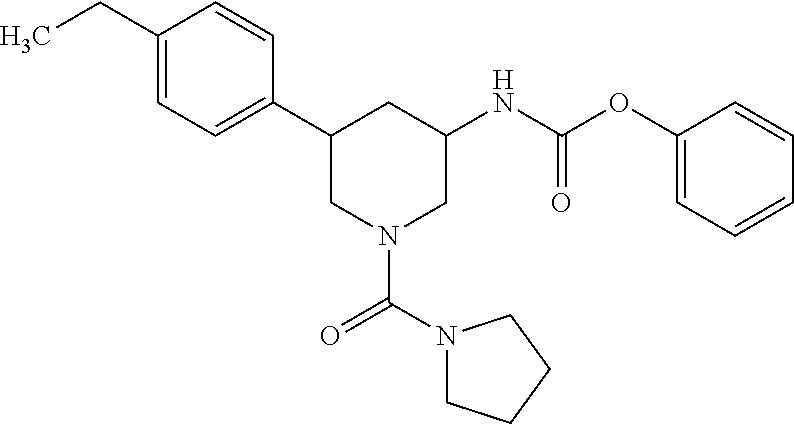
C1(CC)=CC=C(C2CN(C(N3CCCC3)=O)CC(NC(=O)OC3=CC=CC=C3)C2)C=C1
